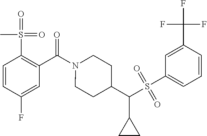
C1=CC(F)=CC(C(N2CCC(C(S(C3=CC=CC(C(F)(F)F)=C3)(=O)=O)C3CC3)CC2)=O)=C1S(=O)(=O)C
